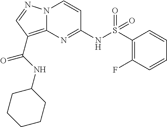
N(C1=NC2=C(C(=O)NC3CCCCC3)C=NN2C=C1)S(C1=C(F)C=CC=C1)(=O)=O
